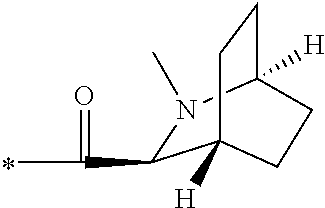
C1(C(=O)C)N(C)C2([H])CCC1([H])CC2
